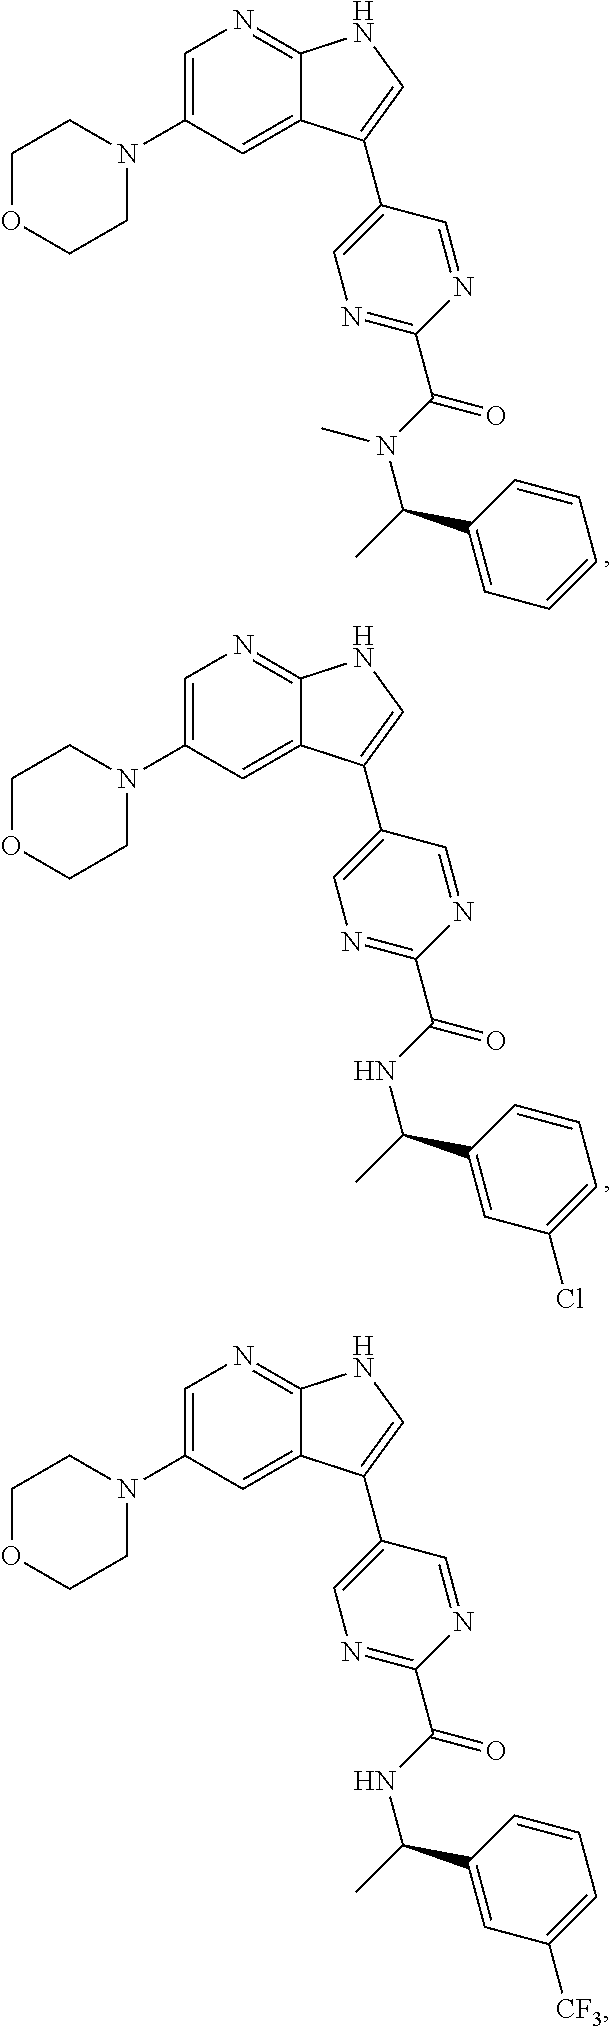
C1=C(N2CCOCC2)C=C2C(=N1)NC=C2C1=CN=C(C(N(C(C)C2=CC=CC=C2)C)=O)N=C1.C1=C(N2CCOCC2)C=C2C(=N1)NC=C2C1=CN=C(C(NC(C)C2=CC(Cl)=CC=C2)=O)N=C1.C1=C(N2CCOCC2)C=C2C(=N1)NC=C2C1=CN=C(C(NC(C)C2=CC([CF3])=CC=C2)=O)N=C1
